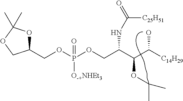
O(CC(C(OC(C)C)C([C14H29])O)NC(=O)[C25H51])P(OCC1OC(C)(C)OC1)(=O)[O-+NHEt3]
